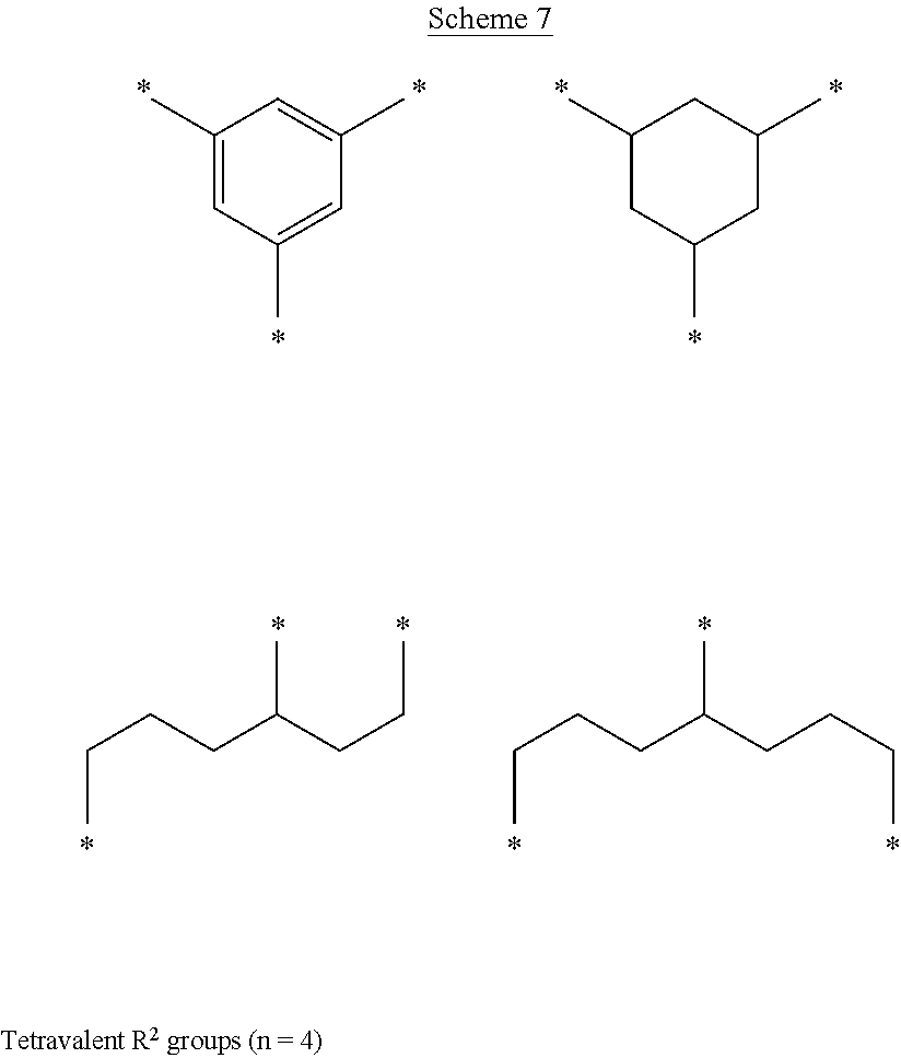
C1(C)=CC(C)=CC(C)=C1.C1(C)CC(C)CC(C)C1.C(CCC(CCC)C)C.C(CCC(CCCC)C)C
